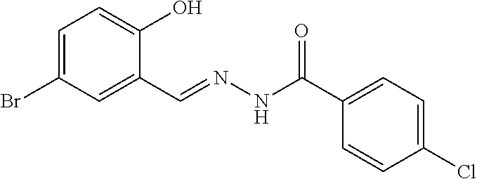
C1=C(Br)C=C(C=NNC(C2=CC=C(Cl)C=C2)=O)C(O)=C1
